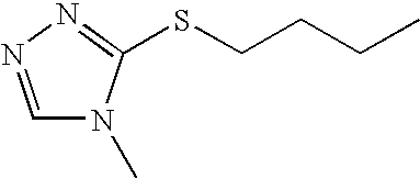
C1=NN=C(SCCCC)N1C
